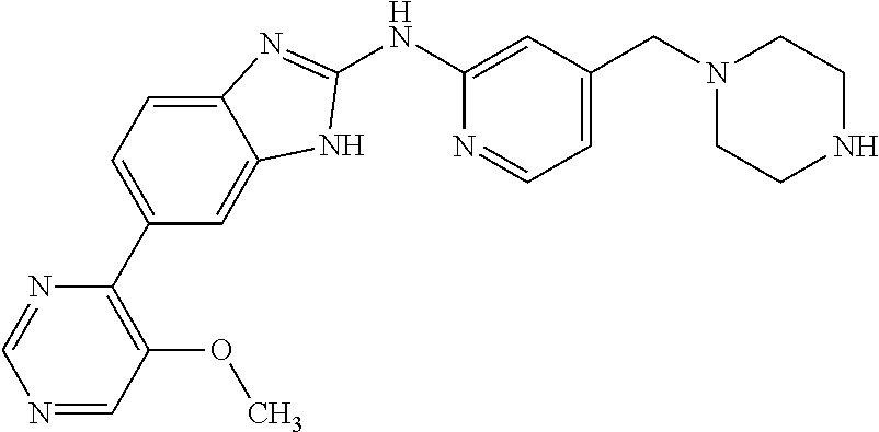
C1(NC2=CC(CN3CCNCC3)=CC=N2)=NC2=CC=C(C3=C(OC)C=NC=N3)C=C2N1
